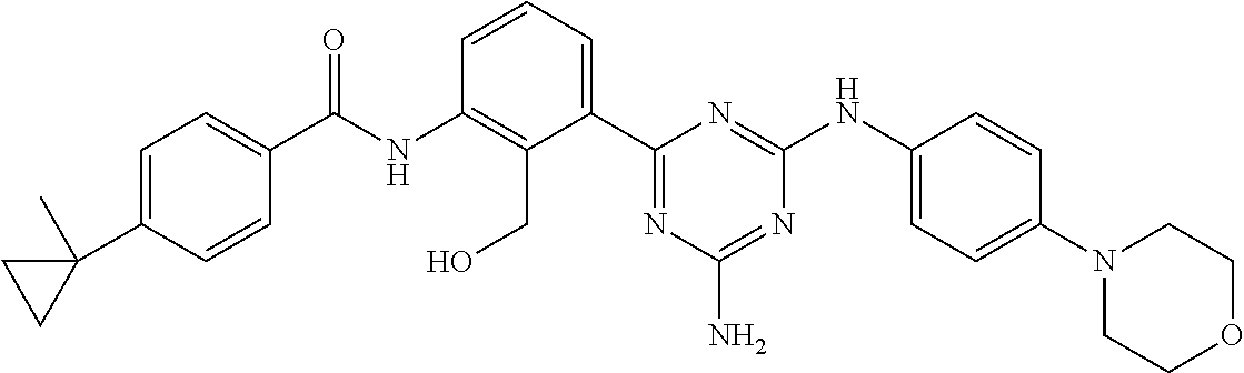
N(C1=C(CO)C(C2=NC(N)=NC(NC3=CC=C(N4CCOCC4)C=C3)=N2)=CC=C1)C(=O)C1=CC=C(C2(C)CC2)C=C1
